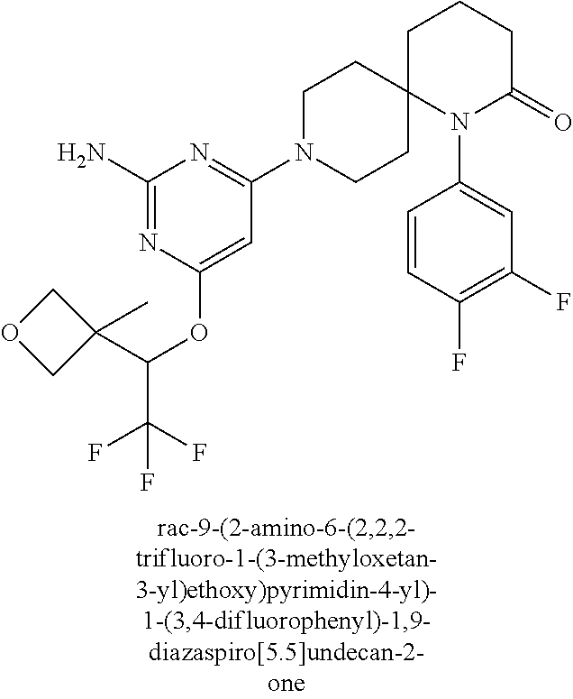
C1(N)=NC(OC(C(F)(F)F)C2(C)COC2)=CC(N2CCC3(CC2)N(C2=CC(F)=C(F)C=C2)C(=O)CCC3)=N1
